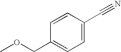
C1=CC(C#N)=CC=C1COC
